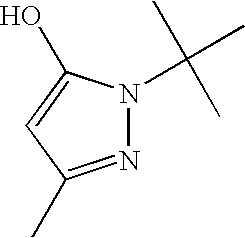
N1=C(C)C=C(O)N1C(C)(C)C
